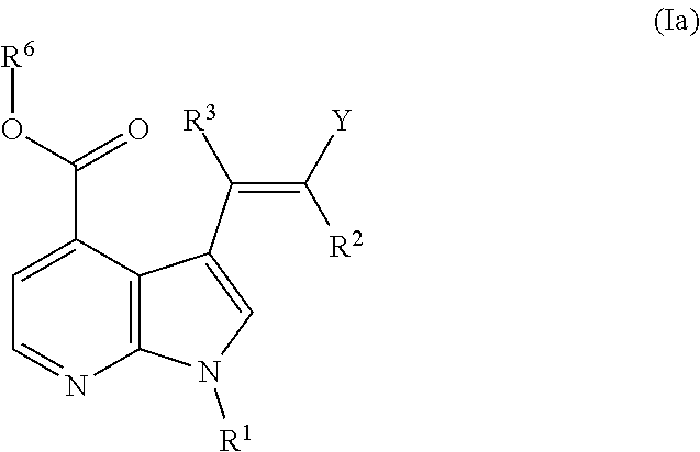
C12=C(C(C(O[R6])=O)=CC=N1)C(C(=C([Y])[R2])[R3])=CN2[R1]
